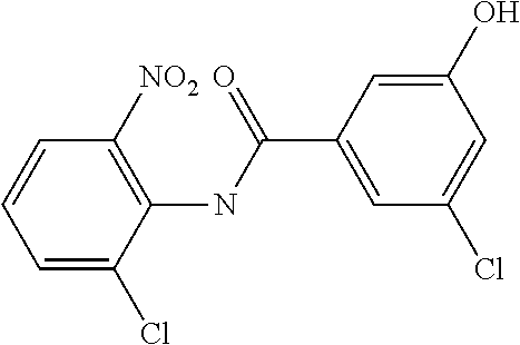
C1=C(Cl)C(NC(C2=CC(Cl)=CC(O)=C2)=O)=C([NO2])C=C1
